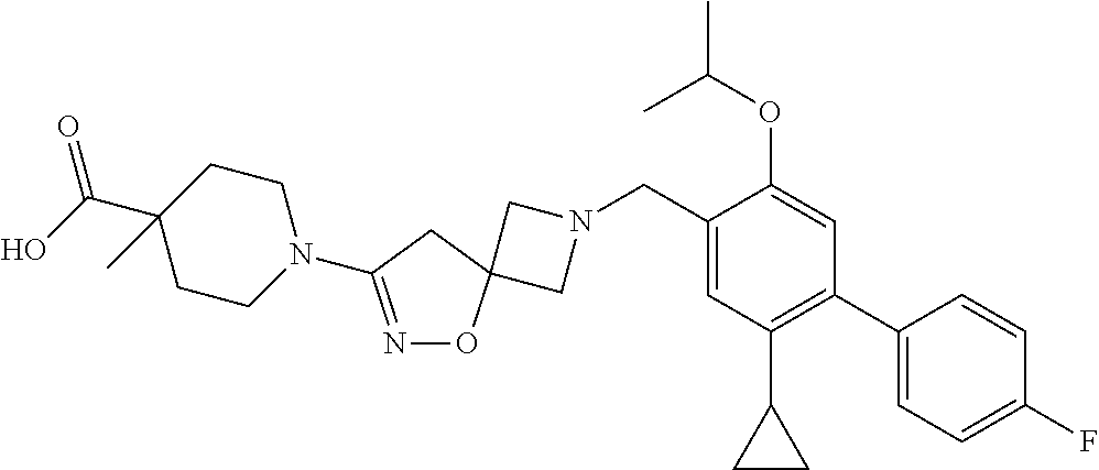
C1N(CC2=CC(C3CC3)=C(C3=CC=C(F)C=C3)C=C2OC(C)C)CC12ON=C(N1CCC(C(O)=O)(C)CC1)C2
